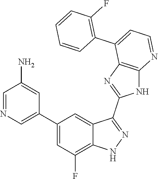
C1=NC=C(C2=CC(F)=C3C(=C2)C(C2=NC4=C(N2)N=CC=C4C2=C(F)C=CC=C2)=NN3)C=C1N
